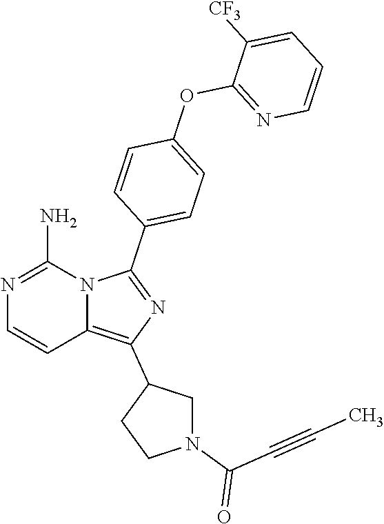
N1=C(N)N2C(=C(C3CN(C(C#CC)=O)CC3)N=C2C2=CC=C(OC3=NC=CC=C3[CF3])C=C2)C=C1
